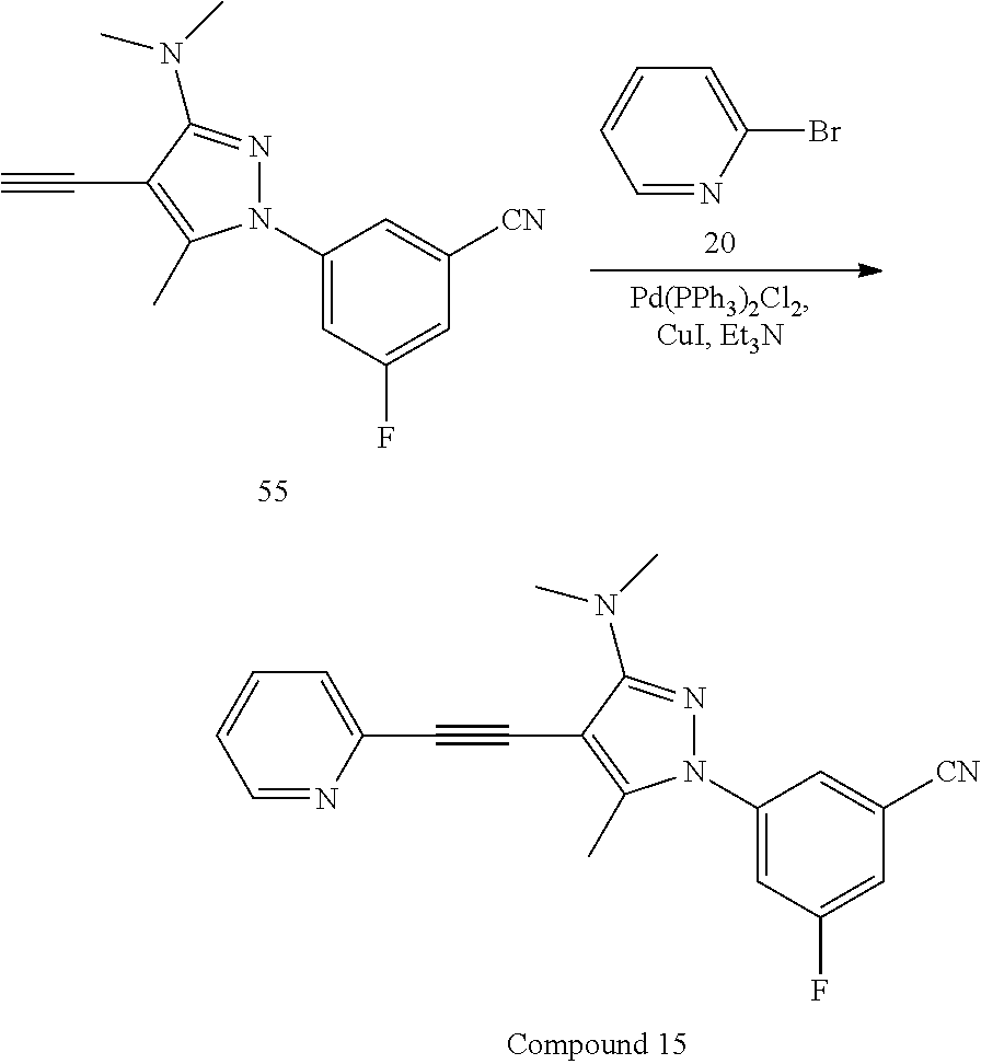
N1(C2=CC(F)=CC([CN])=C2)N=C(N(C)C)C(C#CC2=CC=CC=N2)=C1C.N1(C2=CC(F)=CC([CN])=C2)N=C(N(C)C)C(C#C)=C1C.C1(Br)=CC=CC=N1
